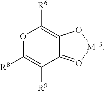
O1C([R8])=C([R9])C2=O[M+3]OC2=C1[R6]
